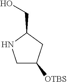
C1C([OTBS])CC(CO)N1
